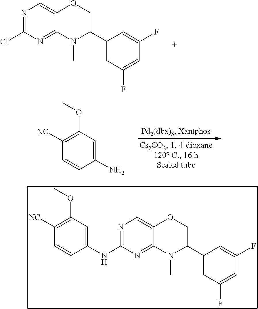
N1=C(Cl)N=C2C(=C1)OCC(C1=CC(F)=CC(F)=C1)N2C.[NC]C1=C(OC)C=C(N)C=C1.[NC]C1=C(OC)C=C(NC2=NC=C3C(=N2)N(C)C(C2=CC(F)=CC(F)=C2)CO3)C=C1
